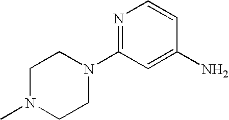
N1=C(N2CCN(C)CC2)C=C(N)C=C1
